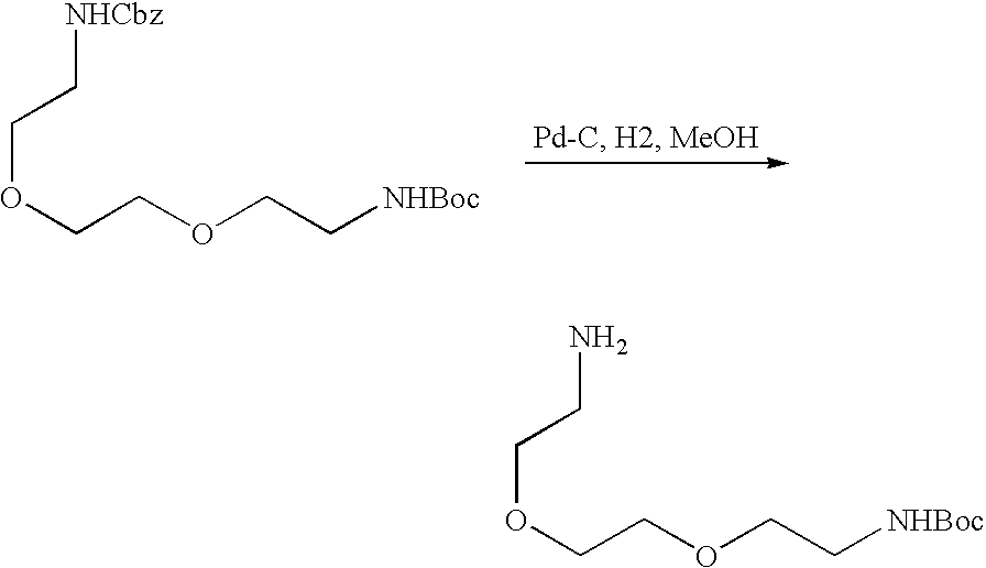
[NHCbz]CCOCCOCC[NHBoc].NCCOCCOCC[NHBoc]
